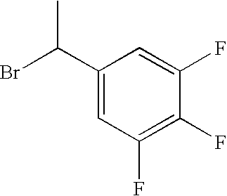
C1(C(Br)C)=CC(F)=C(F)C(F)=C1
